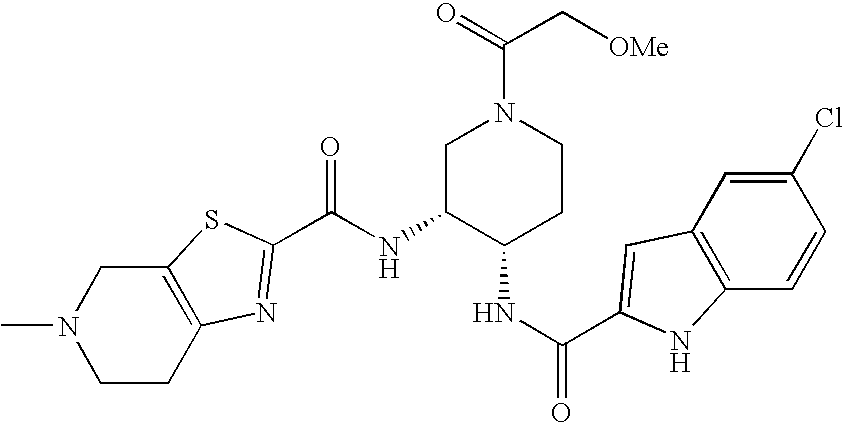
C12=C(CCN(C)C1)N=C(C(NC1C(NC(=O)C3=CC4=C(C=CC(Cl)=C4)N3)CCN(C(=O)C[OMe])C1)=O)S2
